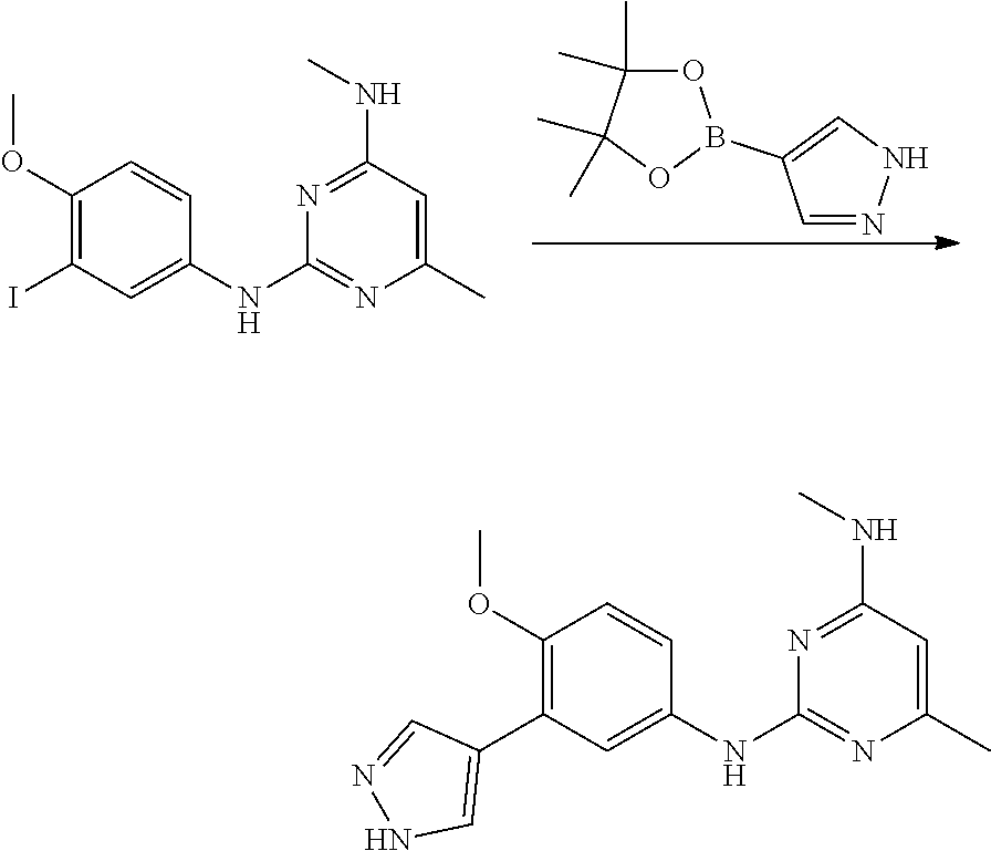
C1(OC)=C(C2=CNN=C2)C=C(NC2=NC(C)=CC(NC)=N2)C=C1.C1(OC)=C(I)C=C(NC2=NC(C)=CC(NC)=N2)C=C1.C1=NNC=C1B1OC(C)(C)C(C)(C)O1
